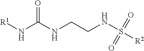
[R1]NC(NCCNS(=O)(=O)[R2])=O
